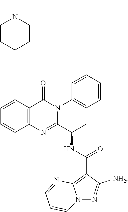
C1=C(C#CC2CCN(C)CC2)C2=C(C=C1)N=C(C(C)NC(C1=C3N(N=C1[NH2])C=CC=N3)=O)N(C1=CC=CC=C1)C2=O
